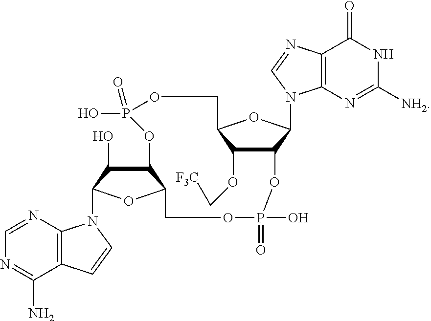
C1=NC2=C(C(N)=N1)C=CN2C1C(O)C2C(O1)COP(O)(=O)OC1C(OC[F3C])C(OC1N1C3=C(C(=O)NC([NH2])=N3)N=C1)COP(O)(=O)O2
